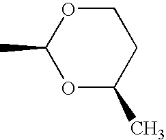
C1(C)OC(C)CCO1
